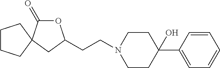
O1C(=O)C2(CC1CCN1CCC(C3=CC=CC=C3)(O)CC1)CCCC2
